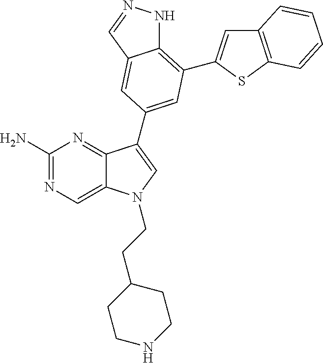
C1(N)=NC=C2C(=N1)C(C1=CC(C3=CC4=C(S3)C=CC=C4)=C3NN=CC3=C1)=CN2CCC1CCNCC1
